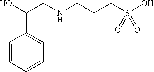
N(CCCS(O)(=O)=O)CC(C1=CC=CC=C1)O
